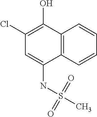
C12=C(C=CC=C1)C(NS(C)(=O)=O)=CC(Cl)=C2O
